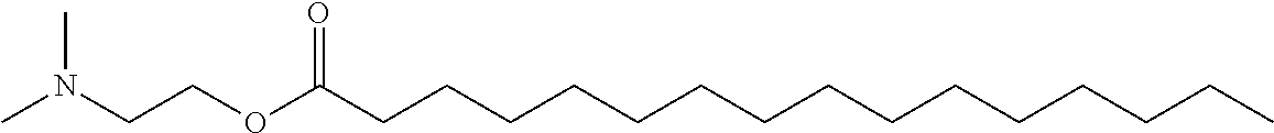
C(CCCCCCCC(OCCN(C)C)=O)CCCCCCC
